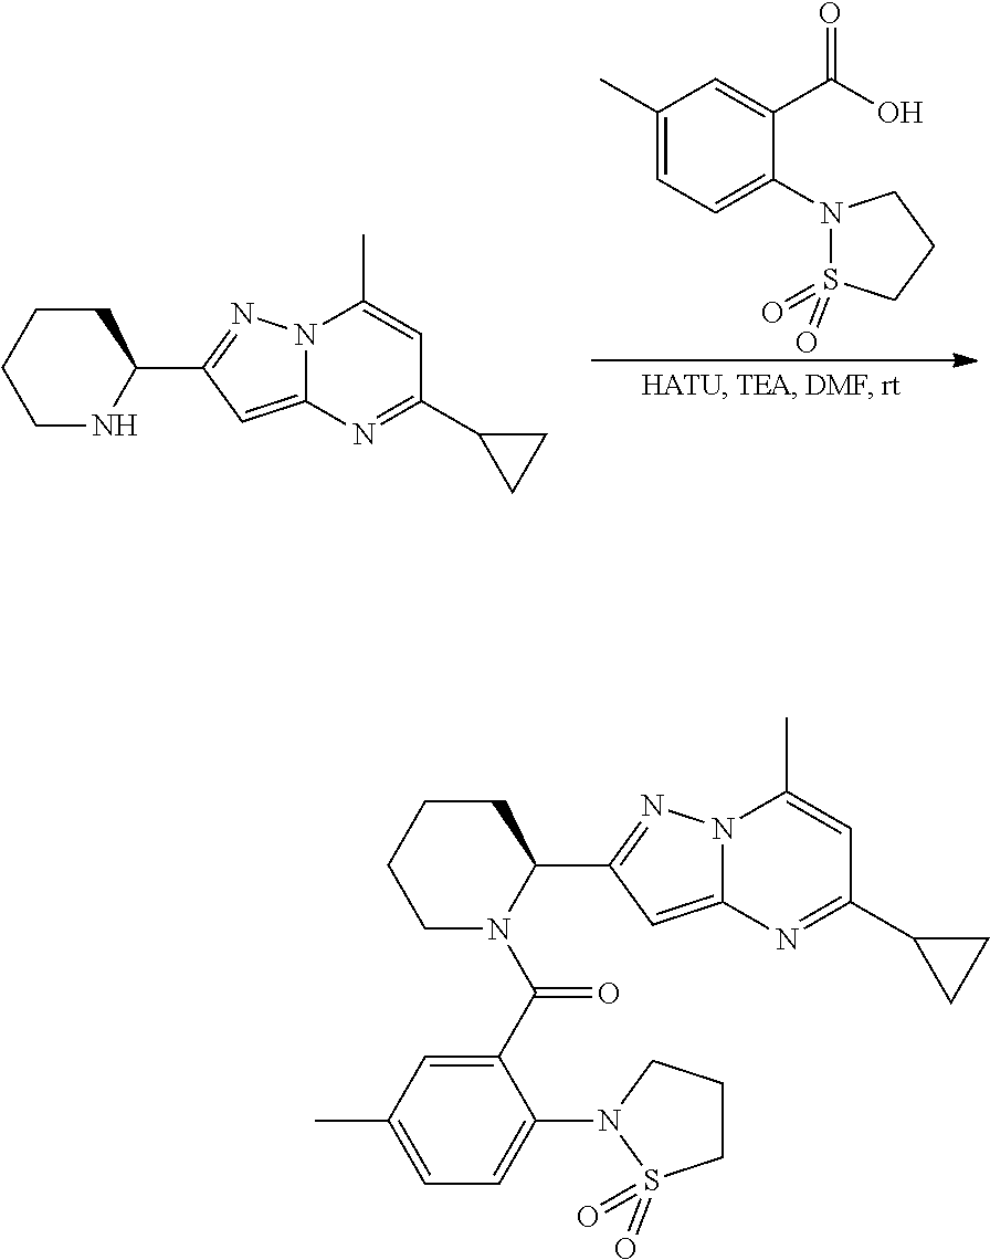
C1CCCNC1C1=NN2C(=C1)N=C(C1CC1)C=C2C.C1(C)=CC=C(N2CCCS2(=O)=O)C(C(O)=O)=C1.C1CCCN(C(C2=CC(C)=CC=C2N2CCCS2(=O)=O)=O)C1C1=NN2C(=C1)N=C(C1CC1)C=C2C
